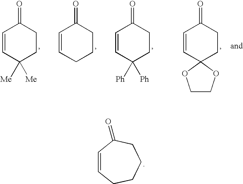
C1=CC([Me])([Me])CCC1=O.C1=CCCCC1=O.C1=CC([Ph])([Ph])CCC1=O.C1=CC2(CCC1=O)OCCO2.C1=CCCCCC1=O
